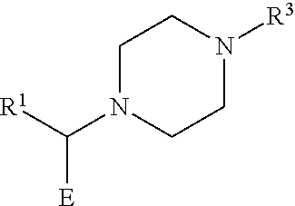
C1N(C([R1])[E])CCN([R3])C1
